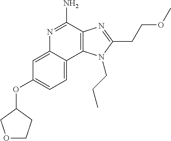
C1=C(OC2COCC2)C=C2C(=C1)C1=C(C(N)=N2)N=C(CCOC)N1CCC
